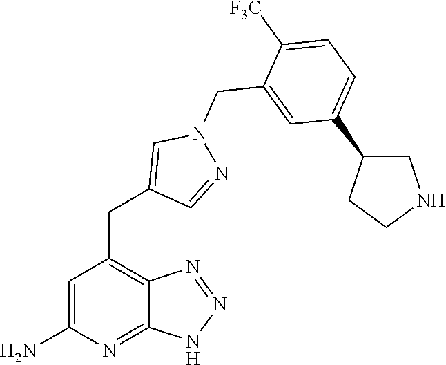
C1=C(N)N=C2C(=C1CC1=CN(CC3=CC(C4CNCC4)=CC=C3[F3C])N=C1)N=NN2
